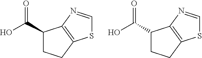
C1(C(O)=O)CCC2=C1N=CS2.C1(C(O)=O)CCC2=C1N=CS2
